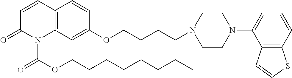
C12=C(C=C(OCCCCN3CCN(C4=CC=CC5=C4C=CS5)CC3)C=C1)N(C(OCCCCCCCC)=O)C(=O)C=C2
